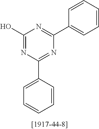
C1(O)=NC(C2=CC=CC=C2)=NC(C2=CC=CC=C2)=N1
